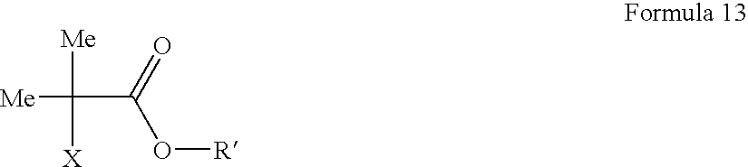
[Me]C([Me])([X])C(=O)O[R]
